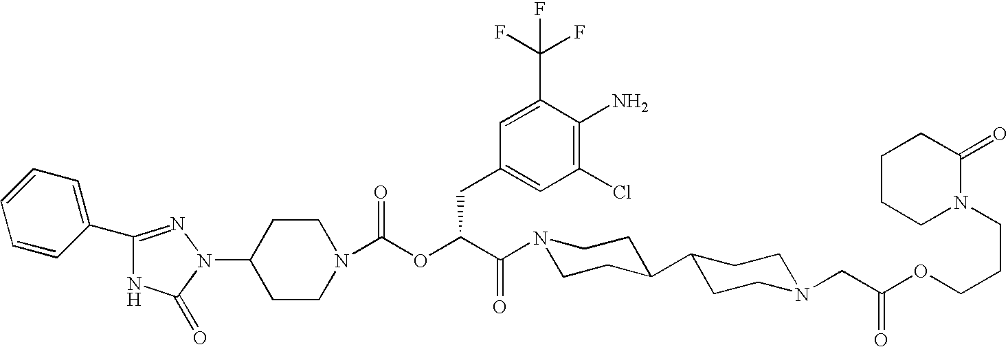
C1(N2N=C(C3=CC=CC=C3)NC2=O)CCN(C(OC(C(=O)N2CCC(C3CCN(CC(OCCCN4C(=O)CCCC4)=O)CC3)CC2)CC2=CC(Cl)=C(N)C(C(F)(F)F)=C2)=O)CC1
